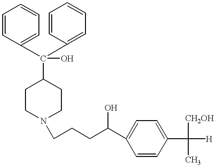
C1CN(CCCC(C2=CC=C(C([CH2OH])(C)[H])C=C2)O)CCC1C(C1=CC=CC=C1)(C1=CC=CC=C1)O
